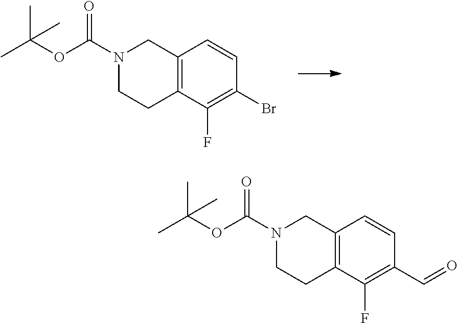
C12=C(C(F)=C(Br)C=C1)CCN(C(=O)OC(C)(C)C)C2.C12=C(C(F)=C(C=O)C=C1)CCN(C(=O)OC(C)(C)C)C2
